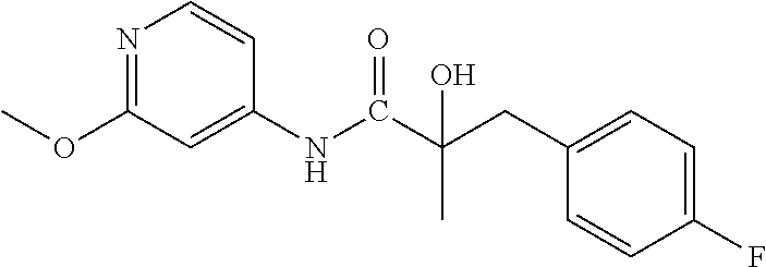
N1=C(OC)C=C(NC(C(CC2=CC=C(F)C=C2)(C)O)=O)C=C1
